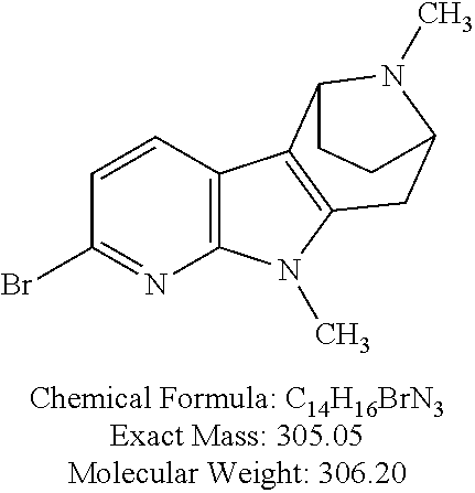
BrC1=NC2=C(C=C1)C1=C(N2C)CC2N(C)C1CC2
